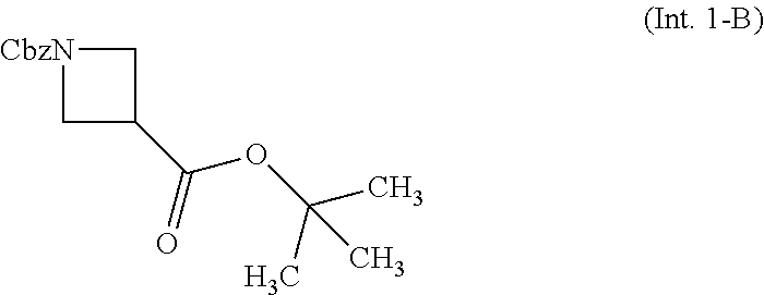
C1C(C(=O)OC(C)(C)C)C[CbzN]1
